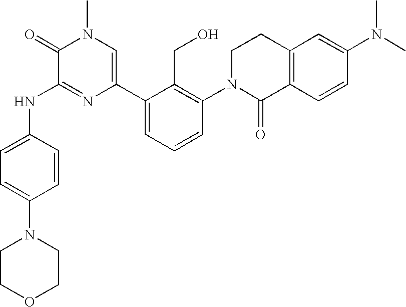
N(C1=NC(C2=CC=CC(N3C(=O)C4=C(CC3)C=C(N(C)C)C=C4)=C2CO)=CN(C)C1=O)C1=CC=C(N2CCOCC2)C=C1
